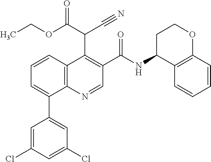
C1=CC2=C(C(C3=CC(Cl)=CC(Cl)=C3)=C1)N=CC(C(NC1C3=C(OCC1)C=CC=C3)=O)=C2C(C(OCC)=O)C#N
